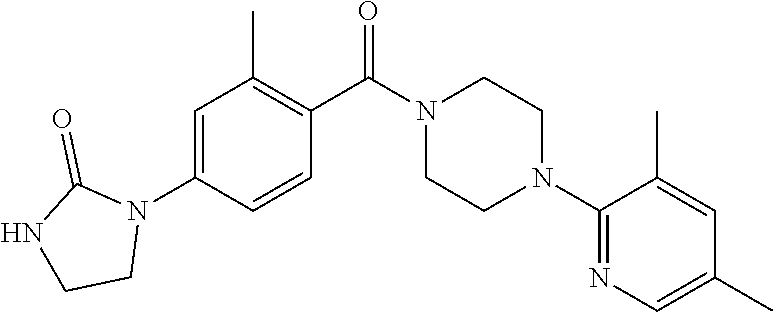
C1=C(N2C(=O)NCC2)C=CC(C(N2CCN(C3=NC=C(C)C=C3C)CC2)=O)=C1C
